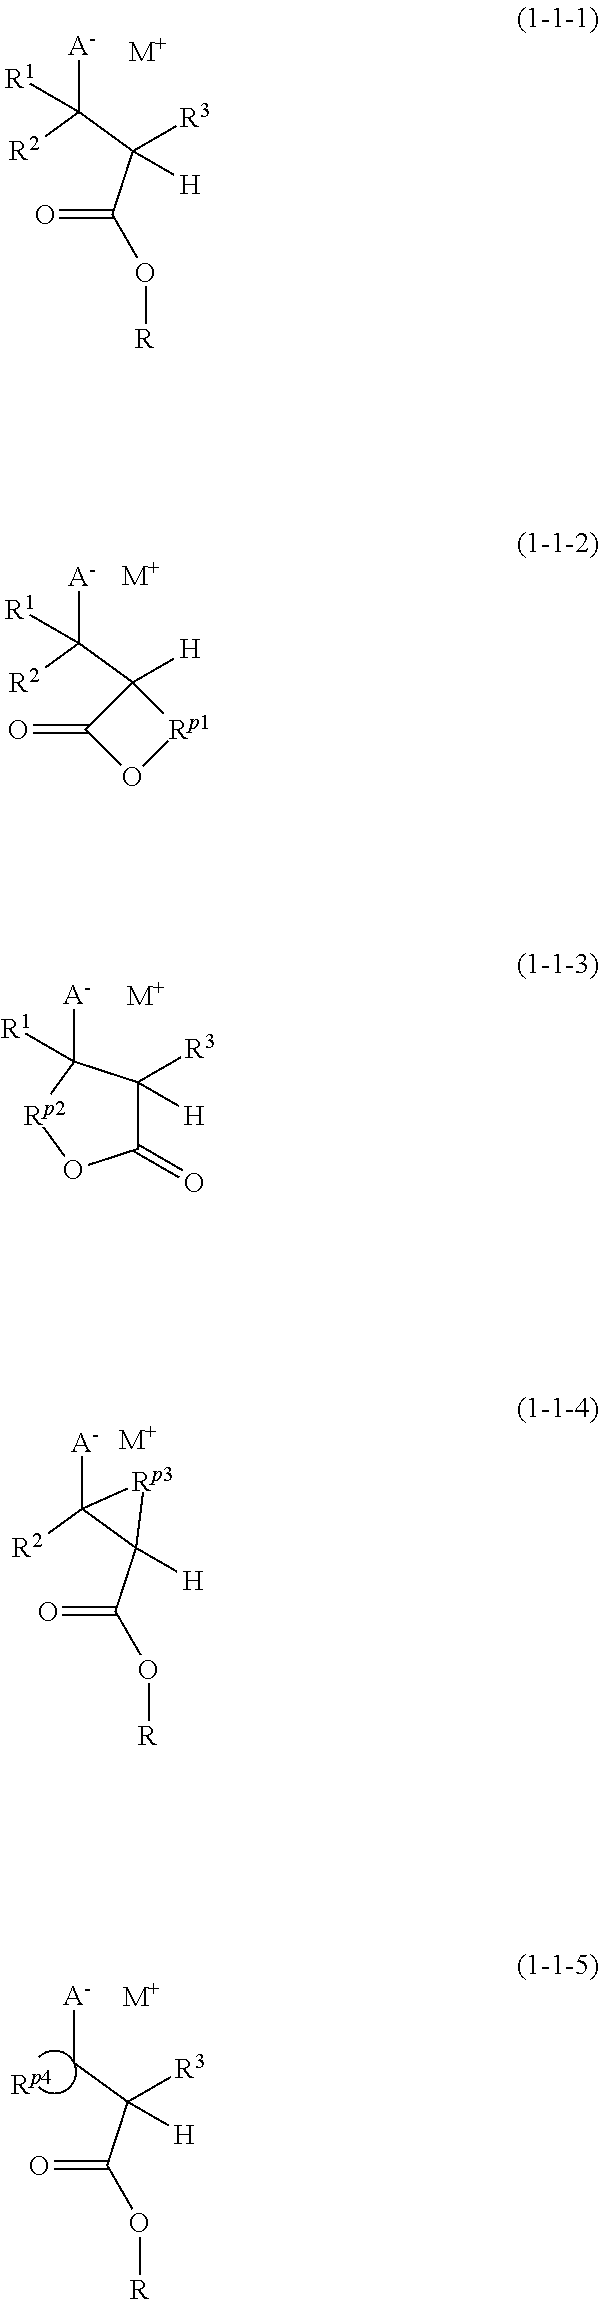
O=C(C(C([R2])([A-])[R1])([R3])[H])O[R].[M+].C1(=O)C([R3])([H])C([A-])([R1])[Rp2]O1.[M+].O=C(C1([H])C([R2])([A-])[Rp3]1)O[R].[M+].O=C(C(C[A-])([H])[R3])O[R].[M+].[M+].C([R2])([A-])([R1])C1([H])C(=O)O[Rp1]1
